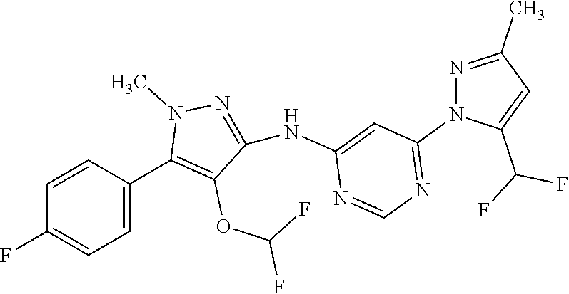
C1=CC(C2=C(OC(F)F)C(NC3=CC(N4N=C(C)C=C4C(F)F)=NC=N3)=NN2C)=CC=C1F
